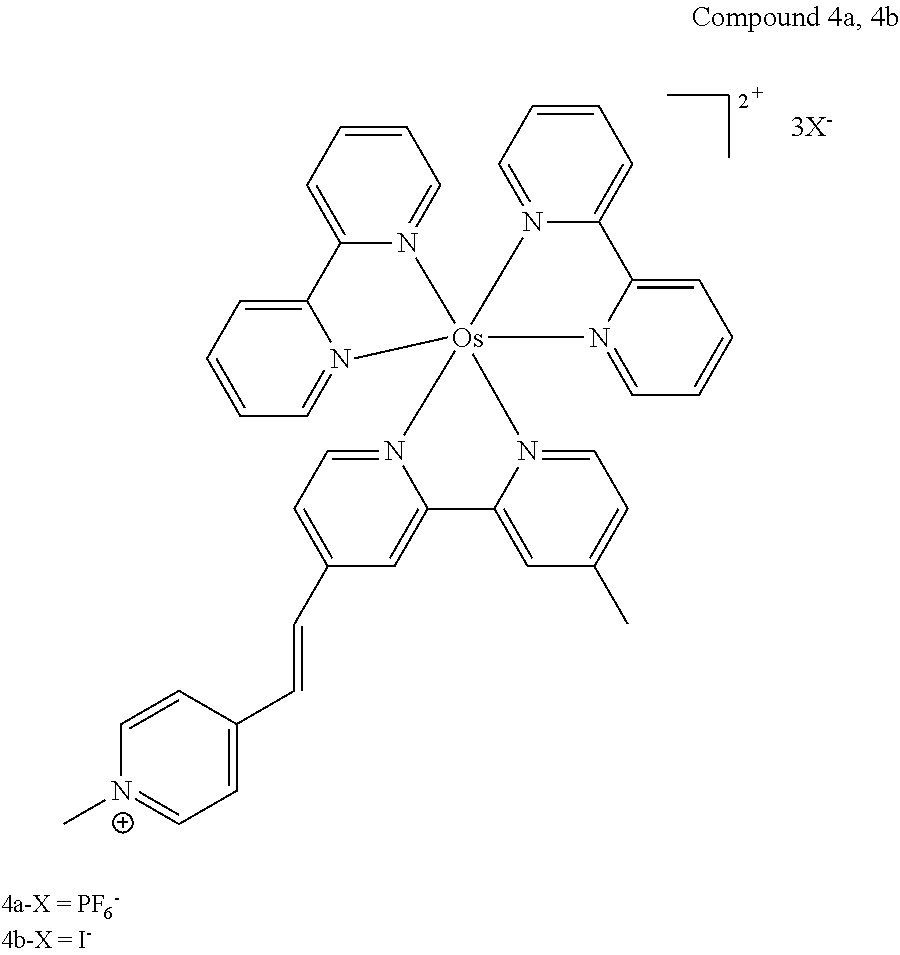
C1=CC=C2N(=C1)[Os]13(N4=CC=CC=C24)(N2=CC=C(C=CC4=CC=[N+](C)C=C4)C=C2C2=CC(C)=CC=N21)N1=CC=CC=C1C1=CC=CC=N13
